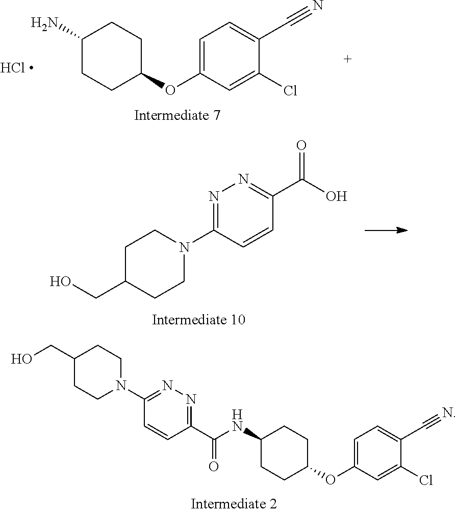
C1(CO)CCN(C2=NN=C(C(=O)NC3CCC(OC4=CC=C(C#N)C(Cl)=C4)CC3)C=C2)CC1.NC1CCC(OC2=CC=C(C#N)C(Cl)=C2)CC1.C1C(CO)CCN(C2=NN=C(C(O)=O)C=C2)C1
